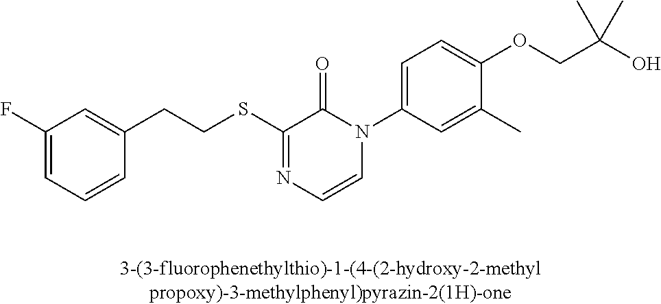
C(SC1=NC=CN(C2=CC=C(OCC(O)(C)C)C(C)=C2)C1=O)CC1=CC(F)=CC=C1
